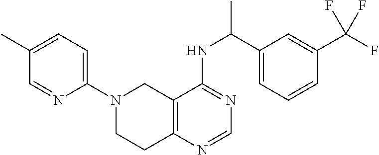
C1=C(C)C=NC(N2CCC3=C(C2)C(NC(C)C2=CC=CC(C(F)(F)F)=C2)=NC=N3)=C1
